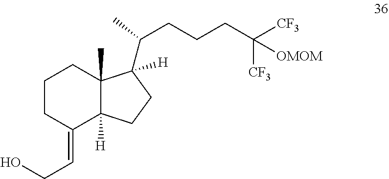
C1CC(=CCO)C2([H])C(C)(C1)C([H])(C(CCCC([CF3])([CF3])[OMOM])C)CC2
